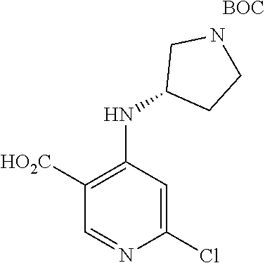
C1([HO2C])=C(NC2CCNC2)C=C(Cl)N=C1.[BOC]
